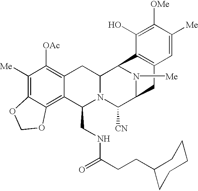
C1([Me])=C2C(=C3C(=C1[OAc])CC1N(C3CNC(CCC3CCCCC3)=O)C([CN])C3N([Me])C1C1=C(C3)C=C([Me])C([OMe])=C1O)OCO2
